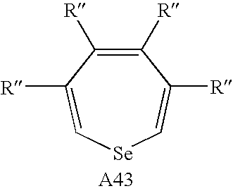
C1([R])=C([R])C([R])=C[Se]C=C1[R]
